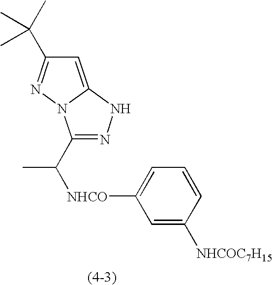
C1(C([NHCO]C2=CC=CC([NHCOC7H15])=C2)C)=NNC2=CC(C(C)(C)C)=NN12
